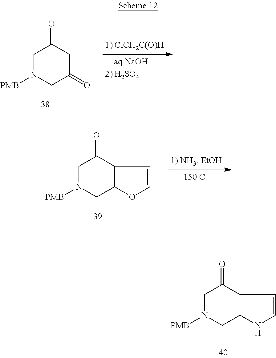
N1([PMB])CC2C(C(=O)C1)C=CN2.N1([PMB])CC(=O)CC(=O)C1.N1([PMB])CC2C(C(=O)C1)C=CO2
